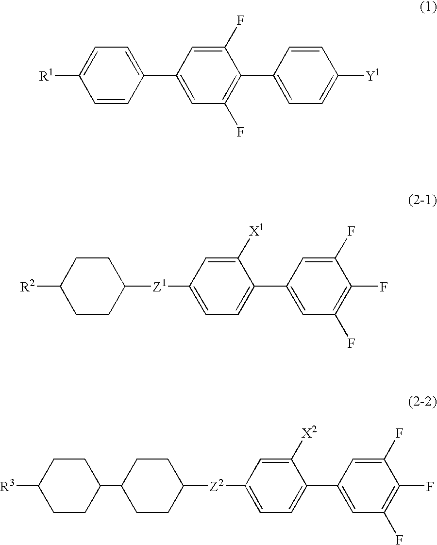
C1([R1])=CC=C(C2=CC(F)=C(C3=CC=C([Y1])C=C3)C(F)=C2)C=C1.C1(C2CCC([R3])CC2)CCC([Z2]C2=CC=C(C3=CC(F)=C(F)C(F)=C3)C([X2])=C2)CC1.C1([R2])CCC([Z1]C2=CC=C(C3=CC(F)=C(F)C(F)=C3)C([X1])=C2)CC1
